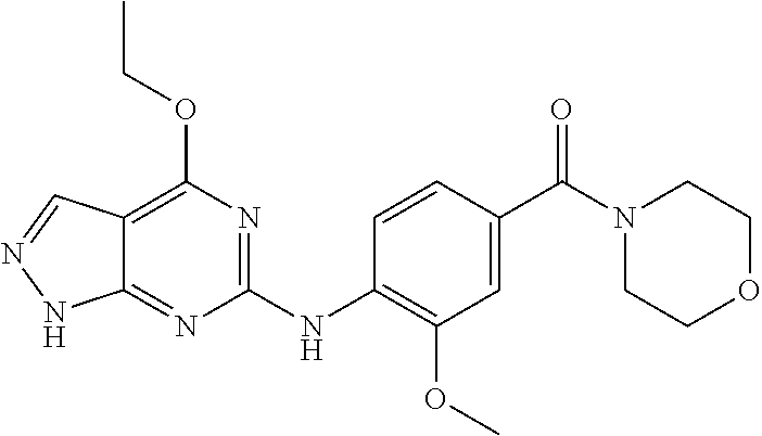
C1(NC2=C(OC)C=C(C(N3CCOCC3)=O)C=C2)=NC(OCC)=C2C(=N1)NN=C2
